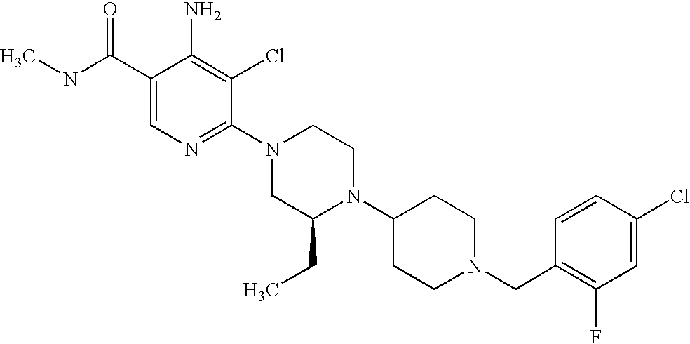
C1(Cl)=CC(F)=C(CN2CCC(N3C(CC)CN(C4=NC=C(C(NC)=O)C(N)=C4Cl)CC3)CC2)C=C1
